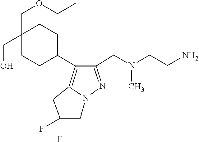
N(C)(CC1=NN2C(=C1C1CCC(COCC)(CO)CC1)CC(F)(F)C2)CCN
